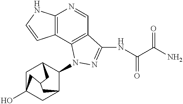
C12=C(C3=C(C=N1)C(NC(C(N)=O)=O)=NN3C1C3CC4(O)CC1CC(C4)C3)C=CN2
